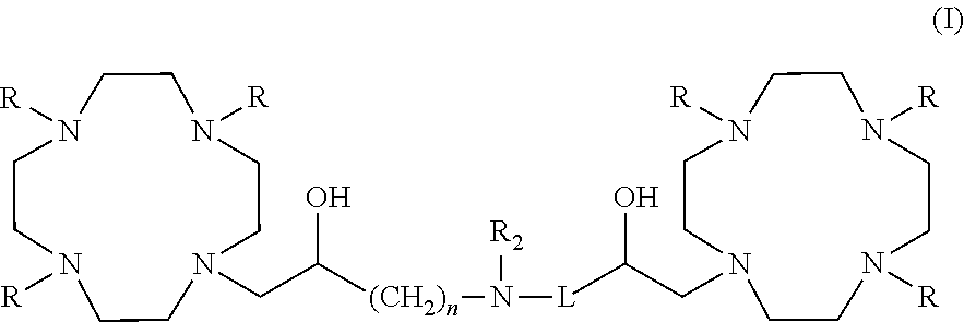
C(C([(CH2)n]N([R2])[L]C(CN1CCN([R])CCN([R])CCN([R])CC1)O)O)N1CCN([R])CCN([R])CCN([R])CC1
